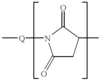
C1(=O)CC(C)C(=O)N1[Q]C
